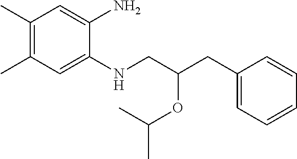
C1(C)=C(C)C=C(NCC(CC2=CC=CC=C2)OC(C)C)C(N)=C1
